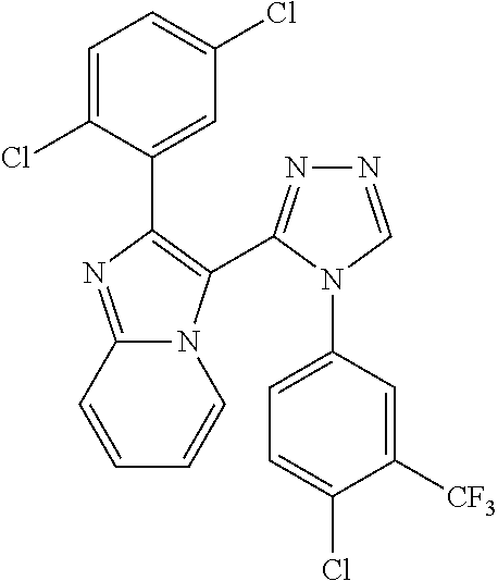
C1=C(Cl)C(C2=C(C3=NN=CN3C3=CC=C(Cl)C([CF3])=C3)N3C(=N2)C=CC=C3)=CC(Cl)=C1
